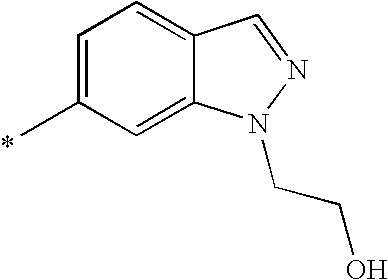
C1=C(C)C=C2C(=C1)C=NN2CCO
